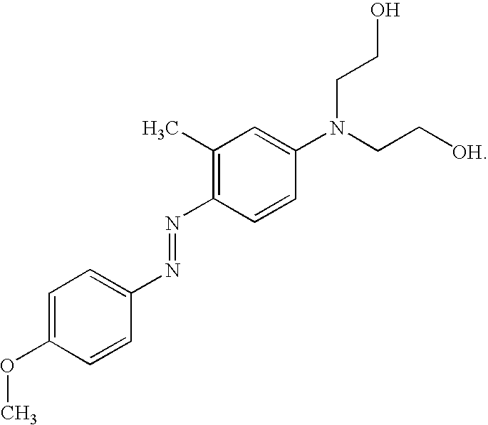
C1=C(OC)C=CC(N=NC2=C(C)C=C(N(CCO)CC[OH])C=C2)=C1
